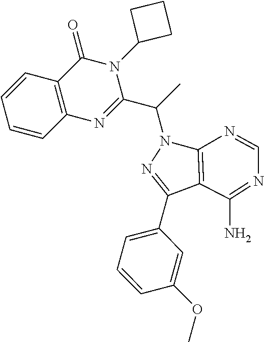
C1=CC2=C(C=C1)C(=O)N(C1CCC1)C(C(C)N1N=C(C3=CC=CC(OC)=C3)C3=C1N=CN=C3N)=N2
